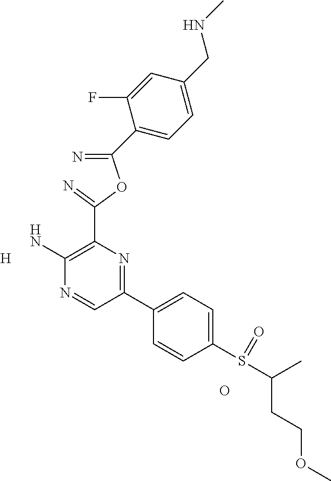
[H].C1(N)=C(C(OC(=N)C2=CC=C(CNC)C=C2F)=N)N=C(C2=CC=C(S(=O)C(CCOC)C)C=C2)C=N1.O
